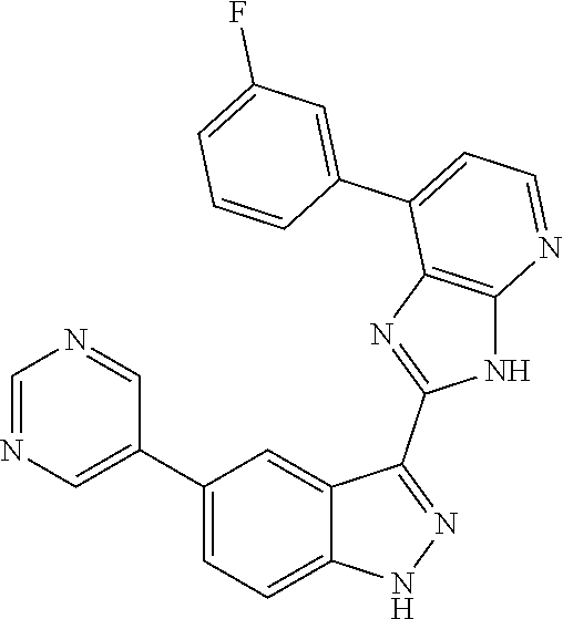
C1=NC=C(C2=CC=C3C(=C2)C(C2=NC4=C(N2)N=CC=C4C2=CC(F)=CC=C2)=NN3)C=N1
